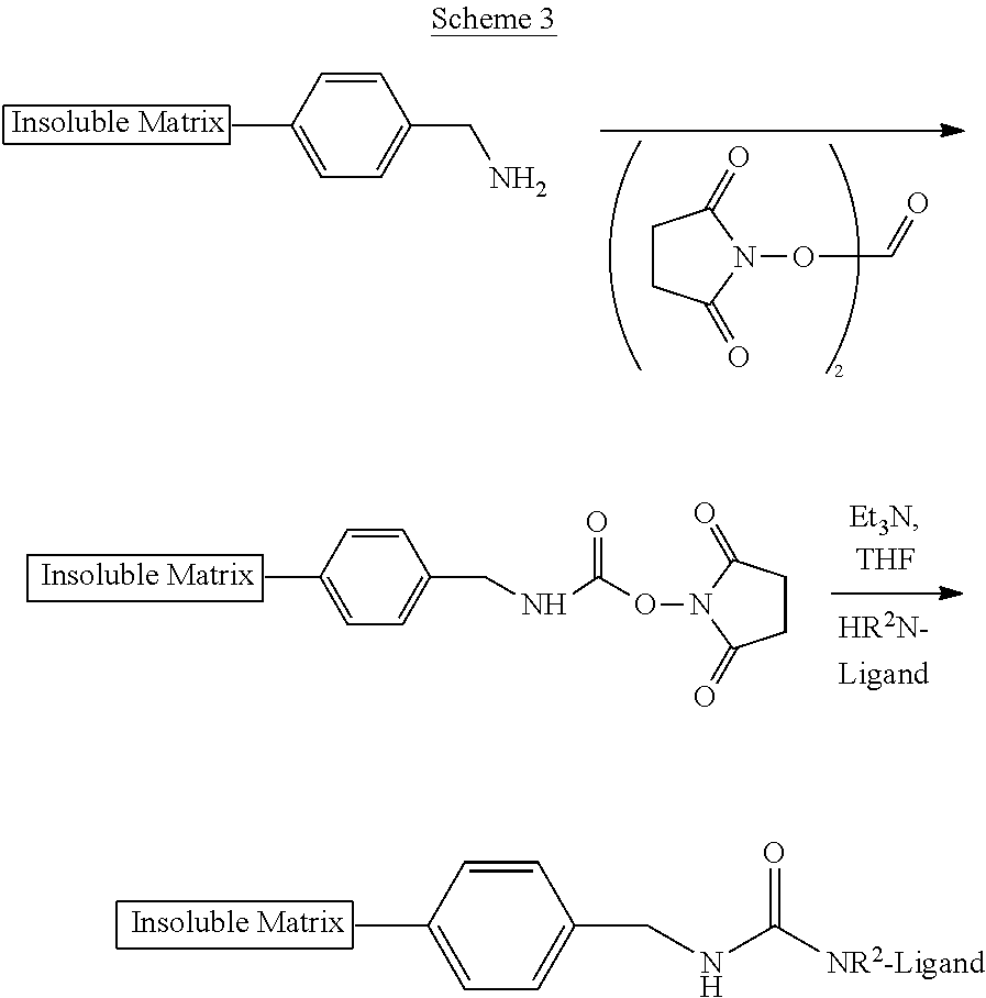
C1CC(=O)N(OC=O)C1=O.C1=CC(C)=CC=C1CN.C1=CC(C)=CC=C1CNC(ON1C(=O)CCC1=O)=O.C1=CC(C)=CC=C1CNC([NR2-Ligand])=O
